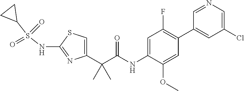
C1=C(C(C(NC2=CC(F)=C(C3=CC(Cl)=CN=C3)C=C2OC)=O)(C)C)N=C(NS(C2CC2)(=O)=O)S1
